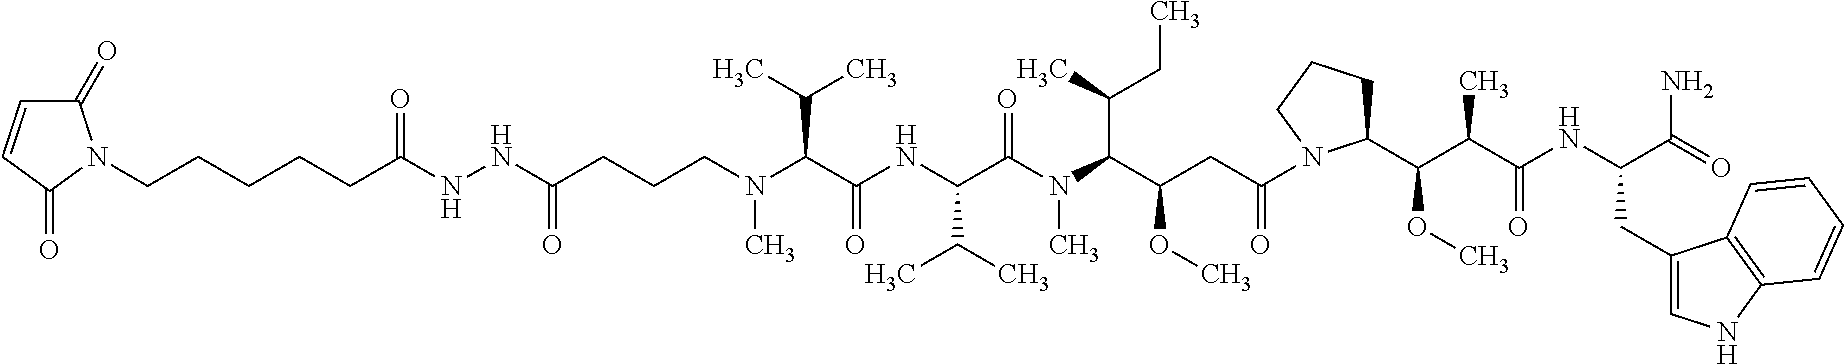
C(CCN(C(C(NC(C(N(C)C(C(CC)C)C(OC)CC(=O)N1C(C(OC)C(C(=O)NC(C(=O)N)CC2=CNC3=C2C=CC=C3)C)CCC1)=O)C(C)C)=O)C(C)C)C)C(=O)NNC(CCCCCN1C(=O)C=CC1=O)=O
